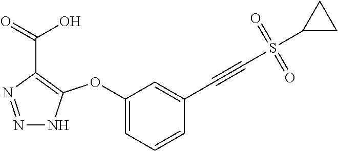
C1(OC2=C(C(=O)O)N=NN2)=CC=CC(C#CS(C2CC2)(=O)=O)=C1
